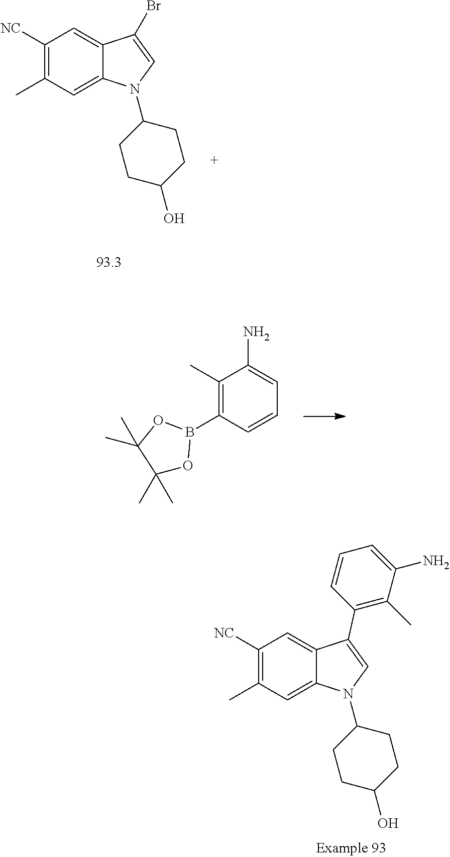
C1CC(O)CCC1N1C2=CC(C)=C([NC])C=C2C(C2=C(C)C(N)=CC=C2)=C1.C1CC(O)CCC1N1C2=CC(C)=C([NC])C=C2C(Br)=C1.C1(C)=C(B2OC(C)(C)C(C)(C)O2)C=CC=C1N
